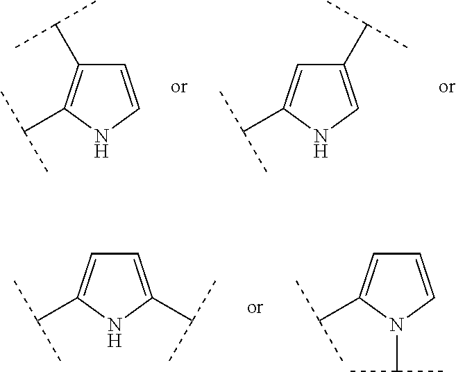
C1=CNC(C(C)C)=C1C(C)C.C1=C(C(C)C)NC=C1C(C)C.C1=C(C(C)C)NC(C(C)C)=C1.C1=C(C(C)C)N(C(C)C)C=C1
